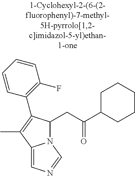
N12C(CC(C3CCCCC3)=O)C(C3=C(F)C=CC=C3)=C(C)C1=CN=C2
